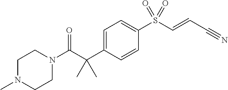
C1=C(C(C(N2CCN(C)CC2)=O)(C)C)C=CC(S(C=CC#N)(=O)=O)=C1
